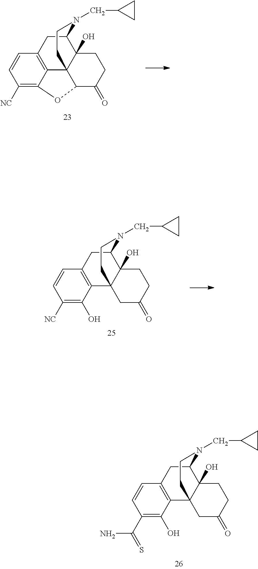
C1=CC([NC])=C2C3=C1CC1C4(O)CCC(=O)C(C43CCN1CC1CC1)O2.C1=CC([NC])=C(O)C2=C1CC1C3(O)CCC(=O)CC32CCN1CC1CC1.C1=CC(C(N)=S)=C(O)C2=C1CC1C3(O)CCC(=O)CC32CCN1CC1CC1
